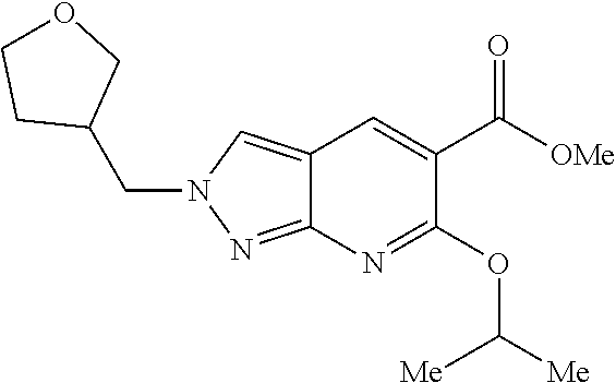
C(C1COCC1)N1N=C2C(=C1)C=C(C([OMe])=O)C(OC([Me])[Me])=N2
